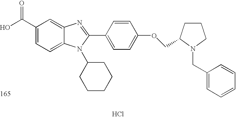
OC(C1=CC=C2C(=C1)N=C(C1=CC=C(OCC3CCCN3CC3=CC=CC=C3)C=C1)N2C1CCCCC1)=O.Cl
